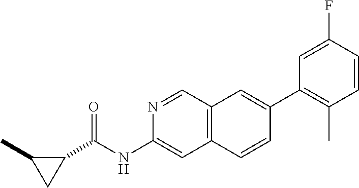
N1=CC2=C(C=C1NC(C1CC1C)=O)C=CC(C1=C(C)C=CC(F)=C1)=C2
